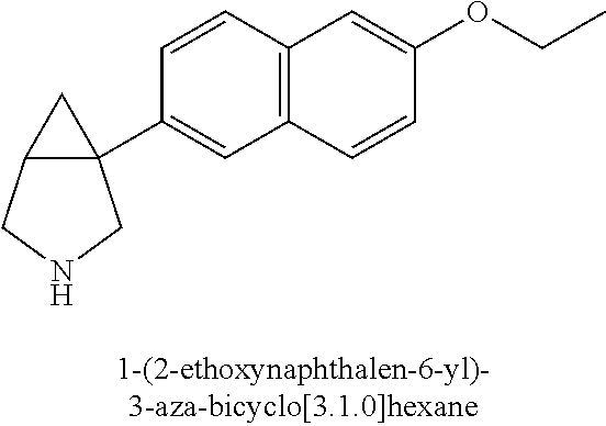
C12C(C3=CC4=C(C=C3)C=C(OCC)C=C4)(C1)CNC2
